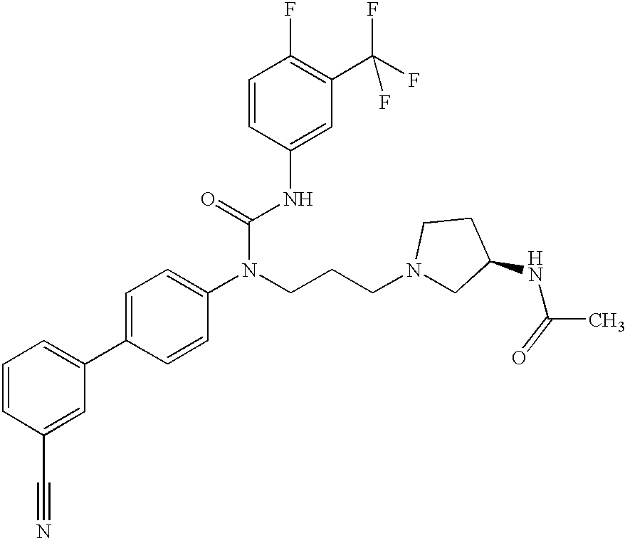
C1=CC(C#N)=CC(C2=CC=C(N(CCCN3CC(NC(C)=O)CC3)C(=O)NC3=CC(C(F)(F)F)=C(F)C=C3)C=C2)=C1
